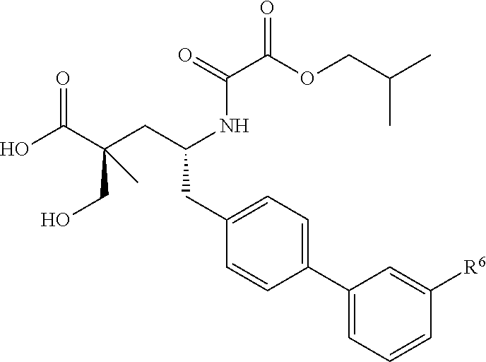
C(=O)(C(=O)OCC(C)C)NC(CC1=CC=C(C2=CC=CC([R6])=C2)C=C1)CC(CO)(C(O)=O)C
